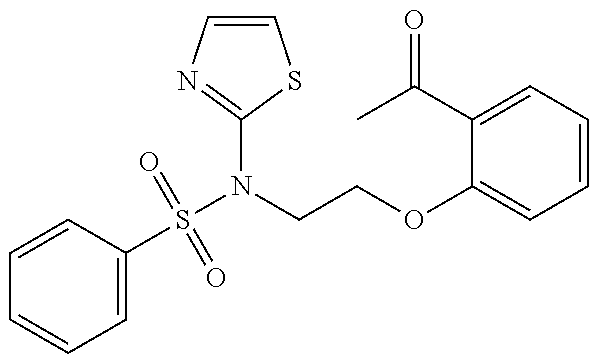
C1=CC(S(N(CCOC2=CC=CC=C2C(C)=O)C2=NC=CS2)(=O)=O)=CC=C1
